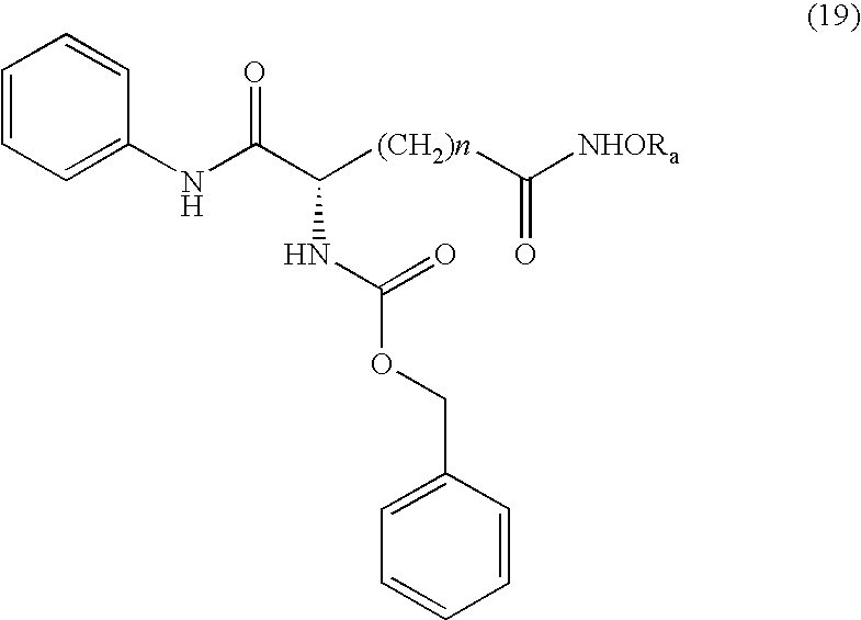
C1=CC=CC(NC(C([(CH2)n]C([NHORa])=O)NC(OCC2=CC=CC=C2)=O)=O)=C1
